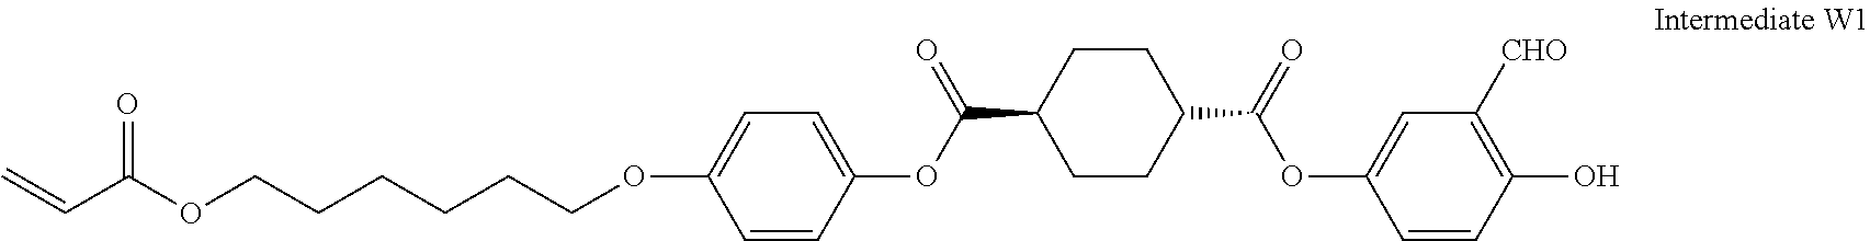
C=CC(OCCCCCCOC1=CC=C(OC(=O)C2CCC(C(=O)OC3=CC([CHO])=C(O)C=C3)CC2)C=C1)=O
